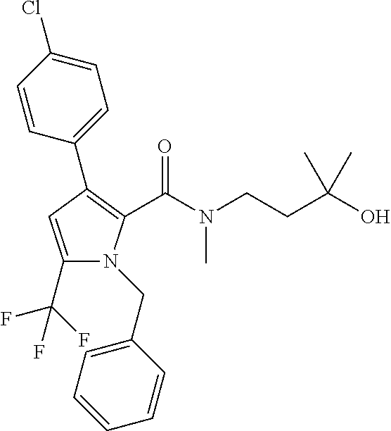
C1(C2=C(C(=O)N(C)CCC(O)(C)C)N(CC3=CC=CC=C3)C(C(F)(F)F)=C2)=CC=C(Cl)C=C1
